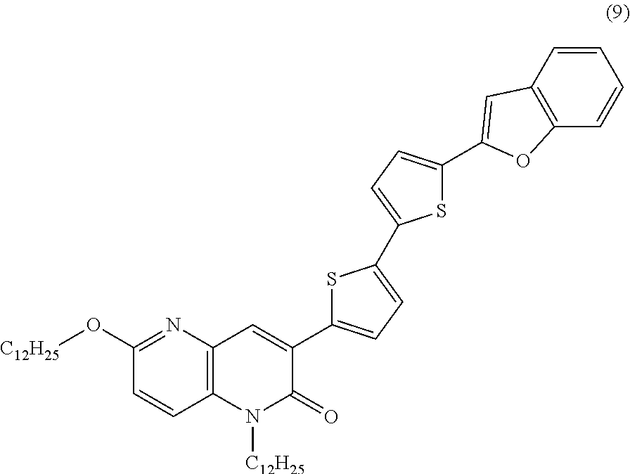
C1(O[C12H25])=NC2=C(C=C1)N([C12H25])C(=O)C(C1=CC=C(C3=CC=C(C4=CC5=C(C=CC=C5)O4)S3)S1)=C2
